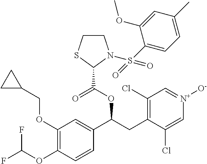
C1(OCC2CC2)=C(OC(F)F)C=CC(C(CC2=C(Cl)C=[N+]([O-])C=C2Cl)OC(=O)C2N(S(C3=CC=C(C)C=C3OC)(=O)=O)CCS2)=C1
